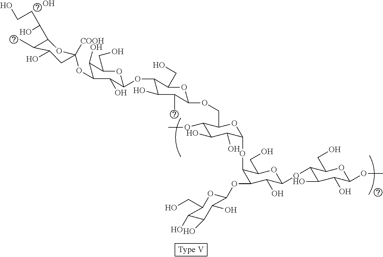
C1(OC2C(O)C(OC3C(O)C(O)C(O)C(CO)O3)C(OC3C(O)C(O)C(OC)C(COC4C(C)C(O)C(OC5C(O)C(OC6([COOH])CC(O)C(C)C(C(O)CCO)O6)C(O)C(CO)O5)C(CO)O4)O3)C(CO)O2)C(O)C(O)C(OC)OC1CO.O
